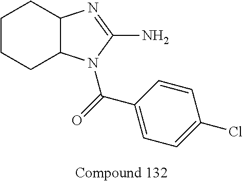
C1CCC2C(C1)N=C(N)N2C(C1=CC=C(Cl)C=C1)=O
